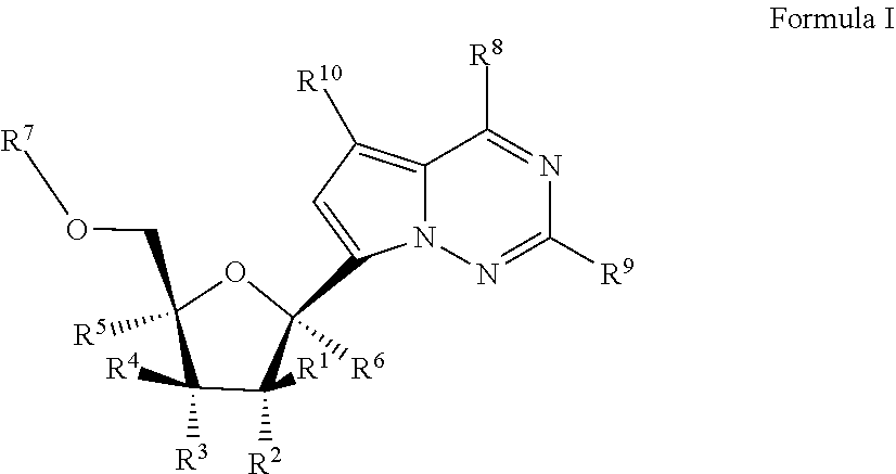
C1(CO[R7])([R5])C([R4])([R3])C([R1])([R2])C(C2=CC([R10])=C3N2N=C([R9])N=C3[R8])([R6])O1
